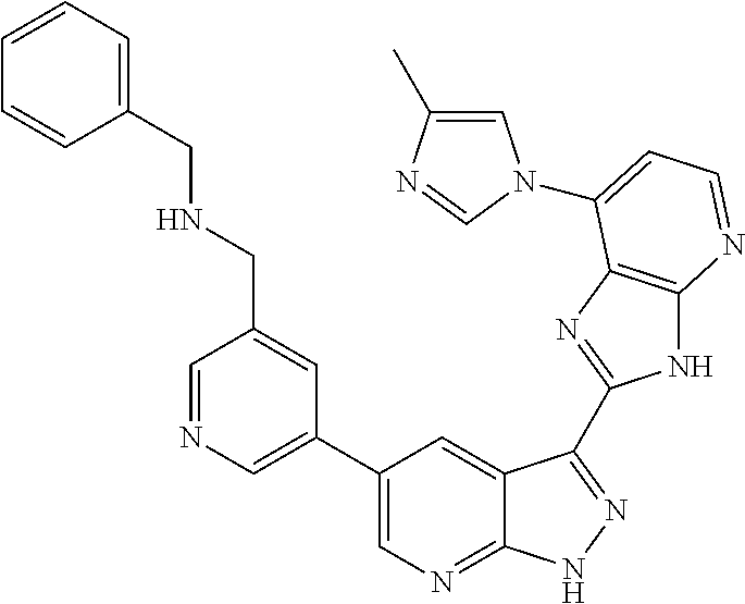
C1=NC=C(C2=CN=C3C(=C2)C(C2=NC4=C(N2)N=CC=C4N2C=C(C)N=C2)=NN3)C=C1CNCC1=CC=CC=C1
